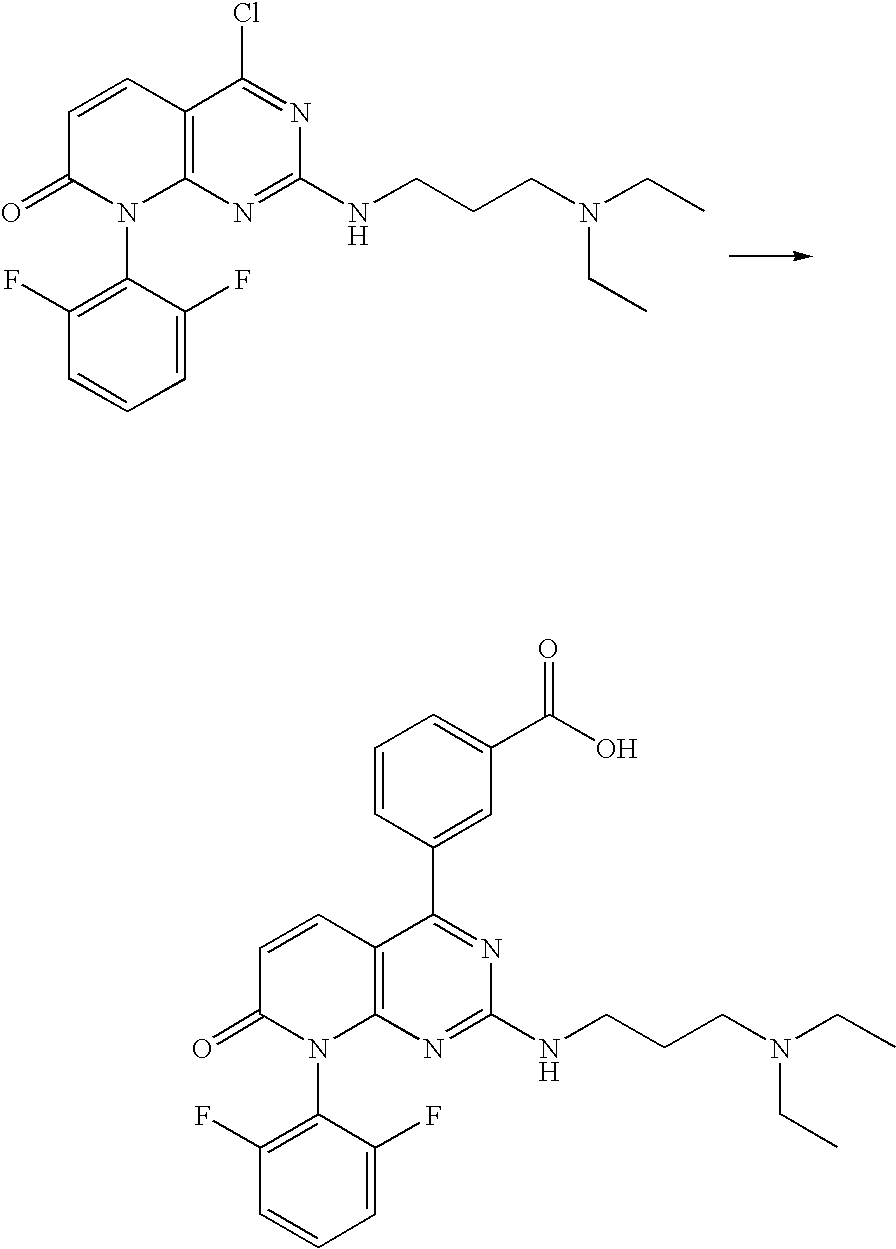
C12=C(N=C(NCCCN(CC)CC)N=C1Cl)N(C1=C(F)C=CC=C1F)C(=O)C=C2.C12=C(N=C(NCCCN(CC)CC)N=C1C1=CC(C(O)=O)=CC=C1)N(C1=C(F)C=CC=C1F)C(=O)C=C2
